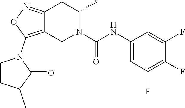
C12=NOC(N3CCC(C)C3=O)=C1CN(C(NC1=CC(F)=C(F)C(F)=C1)=O)C(C)C2
